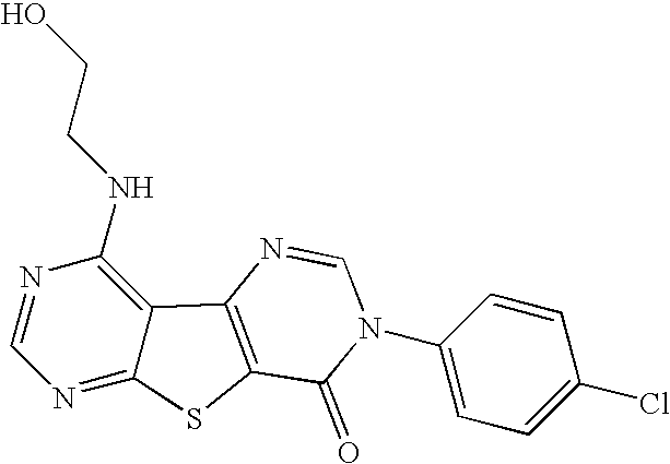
C1=NC(NCCO)=C2C(=N1)SC1=C2N=CN(C2=CC=C(Cl)C=C2)C1=O
